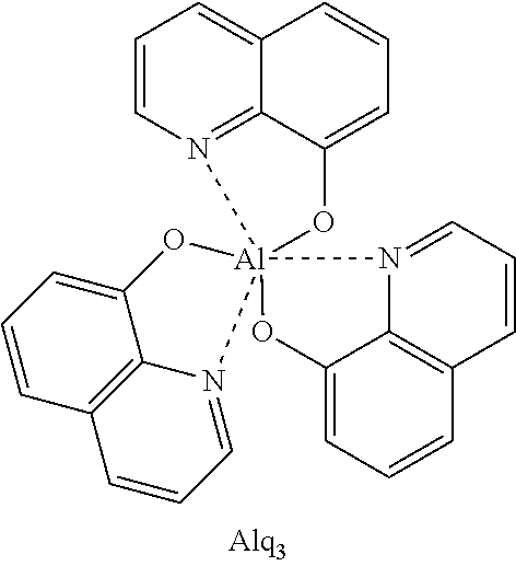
C1=CN2=C3C(=C1)C=CC=C3O[Al]213(OC2=CC=CC4=C2N1=CC=C4)N1=CC=CC2=C1C(=CC=C2)O3
